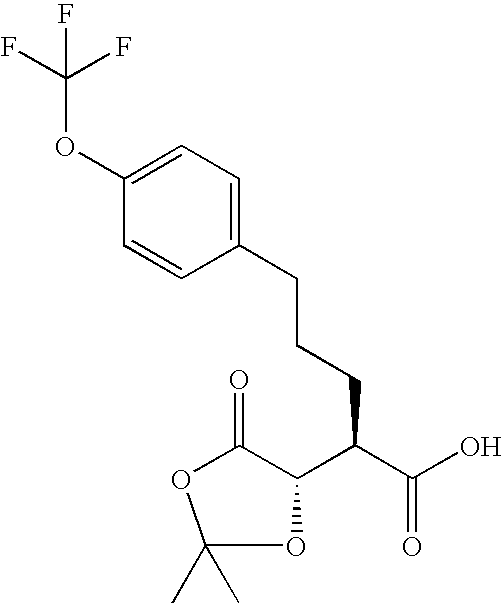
FC(OC1=CC=C(CCCC(C2C(=O)OC(C)(C)O2)C(O)=O)C=C1)(F)F
